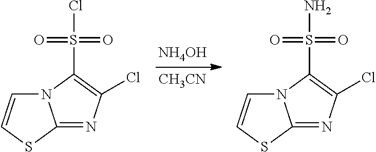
[NH4OH].[CH3CN].N12C=CSC1=NC(Cl)=C2S(Cl)(=O)=O.N12C=CSC1=NC(Cl)=C2S(N)(=O)=O
